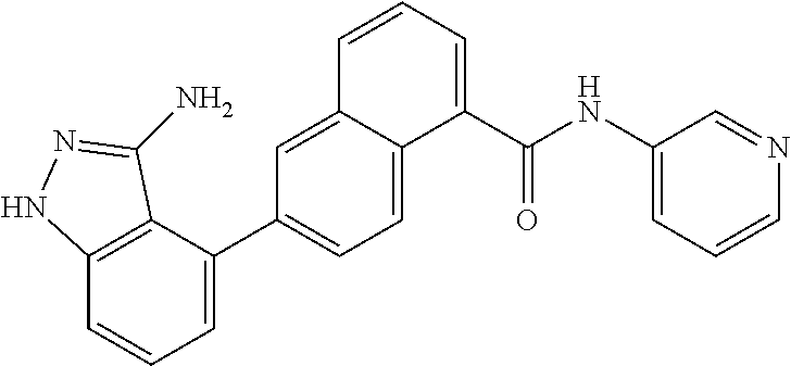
C12=C(C(C3=CC=C4C(=C3)C=CC=C4C(NC3=CC=CN=C3)=O)=CC=C1)C(N)=NN2
